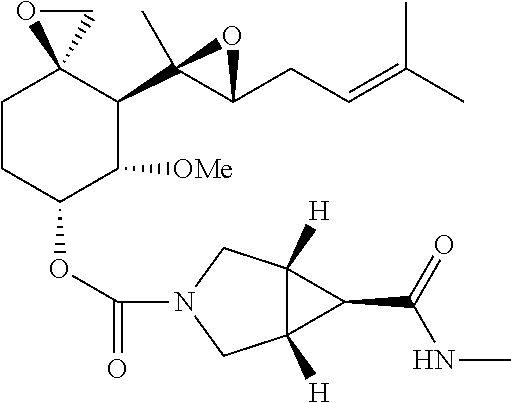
C1CC(OC(=O)N2CC3([H])C([H])(C2)C3C(=O)NC)C([OMe])C(C2(C)C(CC=C(C)C)O2)C12OC2
